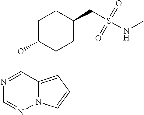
N1=C(OC2CCC(CS(NC)(=O)=O)CC2)C2=CC=CN2N=C1
